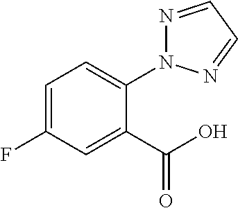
N1=CC=NN1C1=CC=C(F)C=C1C(O)=O
